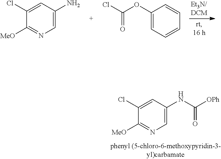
C1=C(Cl)C([MeO])=NC=C1N.C1(OC(Cl)=O)=CC=CC=C1.C1=C(Cl)C([MeO])=NC=C1NC([OPh])=O
